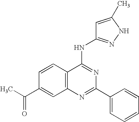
C12=C(N=C(C3=CC=CC=C3)N=C1NC1=NNC(C)=C1)C=C(C(C)=O)C=C2
